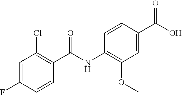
C1=C(F)C=CC(C(NC2=C(OC)C=C(C(O)=O)C=C2)=O)=C1Cl
